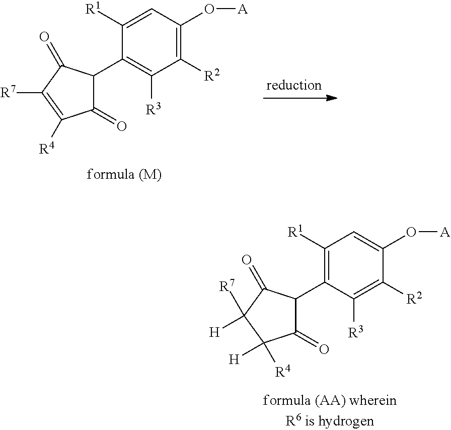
C1([R1])=C(C2C(=O)C([R4])([H])C([R7])([H])C2=O)C([R3])=C([R2])C(O[A])=C1.C1([R1])=CC(O[A])=C([R2])C([R3])=C1C1C(=O)C([R4])=C([R7])C1=O
